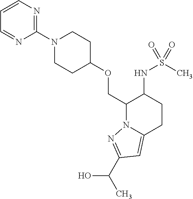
C(C1N2C(=CC(C(C)O)=N2)CCC1NS(C)(=O)=O)OC1CCN(C2=NC=CC=N2)CC1
